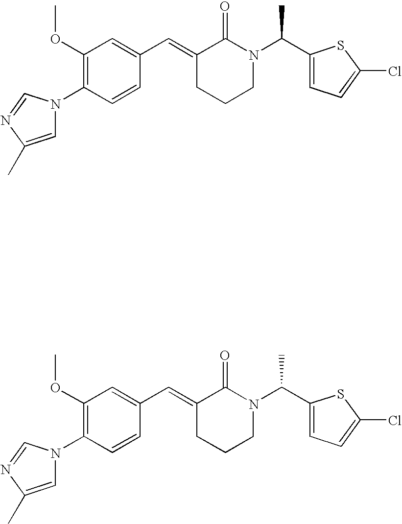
C1=CC(N2C=C(C)N=C2)=C(OC)C=C1C=C1CCCN(C(C2=CC=C(Cl)S2)C)C1=O.C1=CC(N2C=C(C)N=C2)=C(OC)C=C1C=C1CCCN(C(C2=CC=C(Cl)S2)C)C1=O
